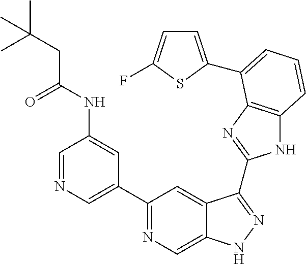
C1=NC=C(C2=NC=C3C(=C2)C(C2=NC4=C(N2)C=CC=C4C2=CC=C(F)S2)=NN3)C=C1NC(CC(C)(C)C)=O
